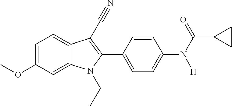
C1=C(OC)C=C2C(=C1)C(C#N)=C(C1=CC=C(N(C(C3CC3)=O)[H])C=C1)N2CC
